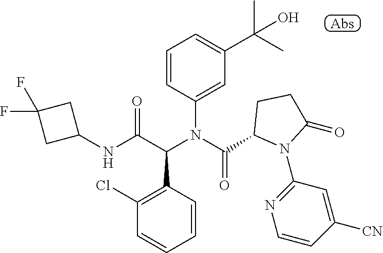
C1=CC(N(C(C2N(C3=NC=CC([CN])=C3)C(=O)CC2)=O)C(C(NC2CC(F)(F)C2)=O)C2=C(Cl)C=CC=C2)=CC(C(C)(C)O)=C1
